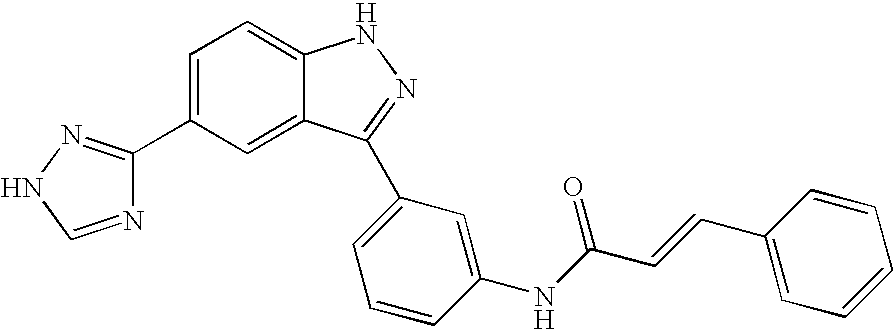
C1(C2=CC=C3C(=C2)C(C2=CC=CC(NC(C=CC4=CC=CC=C4)=O)=C2)=NN3)=NNC=N1
